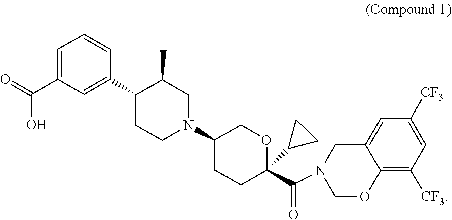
C1=C2C(=C([CF3])C=C1[CF3])OCN(C(C1(C3CC3)CCC(N3CC(C)C(C4=CC(C(=O)O)=CC=C4)CC3)CO1)=O)C2
